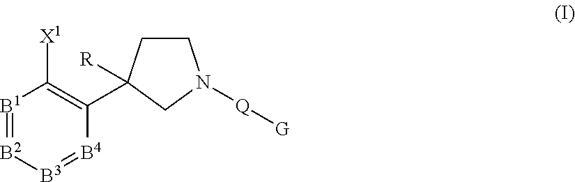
[B1]1=[B2][B3]=[B4]C(C2([R])CCN([Q][G])C2)=C1[X1]
